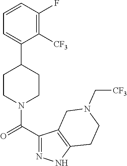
C1=CC(F)=C([CF3])C(C2CCN(C(C3=NNC4=C3CN(C[CF3])CC4)=O)CC2)=C1
